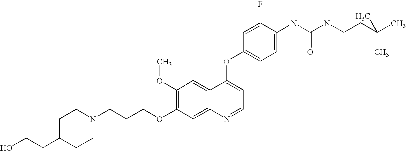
C(CCOC1=C(OC)C=C2C(=C1)N=CC=C2OC1=CC=C(NC(NCCC(C)(C)C)=O)C(F)=C1)N1CCC(CCO)CC1
